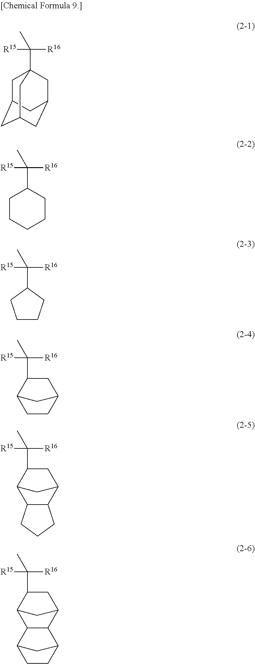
C1C2CC3CC(CC1(C([R16])([R15])C)C3)C2.C1CCCCC1C([R16])([R15])C.C1(C([R16])([R15])C)CCCC1.C1(C([R16])([R15])C)C2CCC(C1)C2.C1(C([R16])([R15])C)C2C3C(C(C1)C2)CCC3.C1(C([R16])([R15])C)C2CC(C1)C1C2C2CCC1C2
